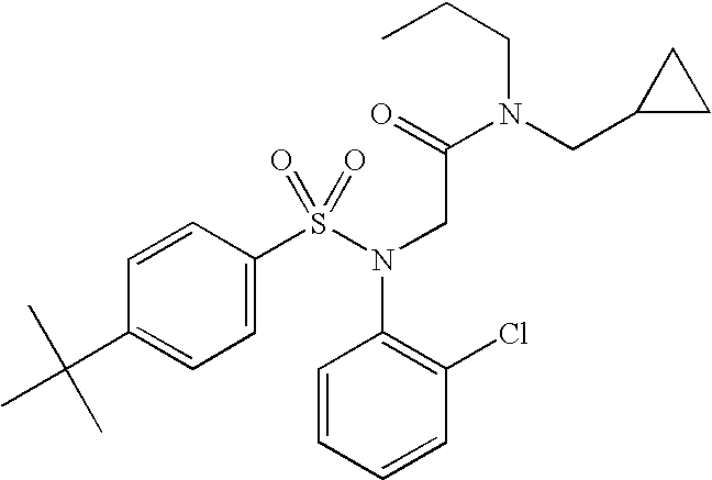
C1=C(C(C)(C)C)C=CC(S(N(CC(=O)N(CC2CC2)CCC)C2=C(Cl)C=CC=C2)(=O)=O)=C1
